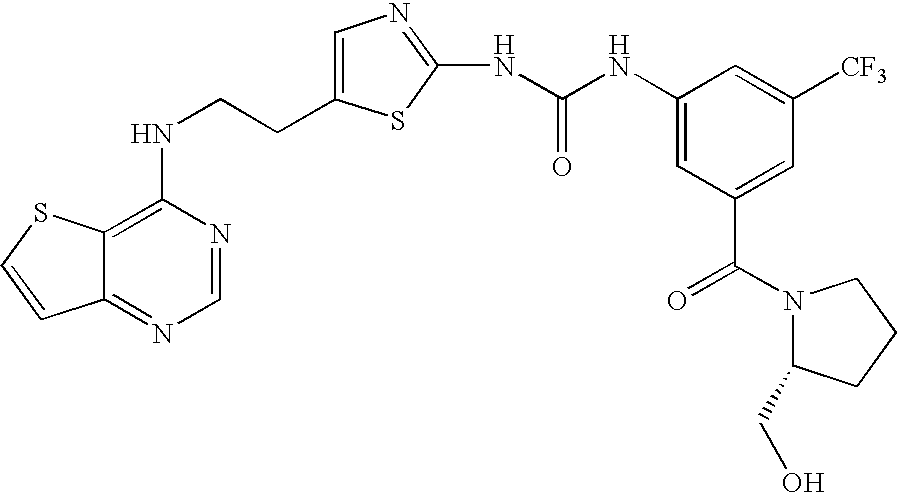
C(CNC1=C2C(=NC=N1)C=CS2)C1=CN=C(NC(=O)NC2=CC(C(=O)N3C(CO)CCC3)=CC([CF3])=C2)S1
